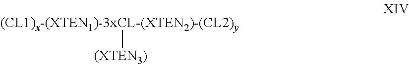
[(CL1)x-(XTEN1)-3xCL-(XTEN2)-(CL2)y][(XTEN3)]
